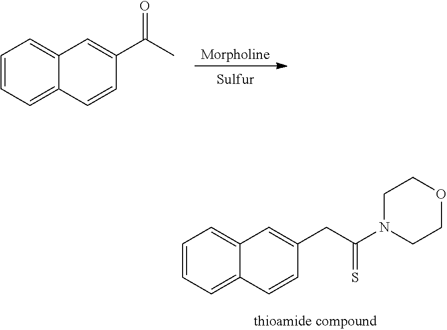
C1=CC=C2C(=C1)C=C(C(C)=O)C=C2.C1=CC=C2C(=C1)C=C(CC(N1CCOCC1)=S)C=C2
